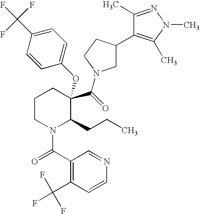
C1CN(C(C2=C(C(F)(F)F)C=CN=C2)=O)C(CCC)C(C(=O)N2CC(C3=C(C)N(C)N=C3C)CC2)(OC2=CC=C(C(F)(F)F)C=C2)C1
